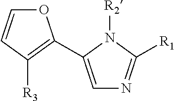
O1C=CC([R3])=C1C1=CN=C([R1])N1[R2]
